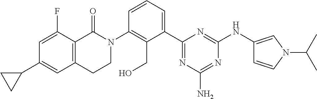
C12=C(C(=O)N(C3=C(CO)C(C4=NC(N)=NC(NC5=CN(C(C)C)C=C5)=N4)=CC=C3)CC1)C(F)=CC(C1CC1)=C2
